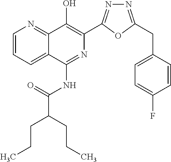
C1=CC=C2C(=N1)C(O)=C(C1=NN=C(CC3=CC=C(F)C=C3)O1)N=C2NC(C(CCC)CCC)=O
